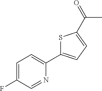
C1=C(F)C=NC(C2=CC=C(C(=O)C)S2)=C1
